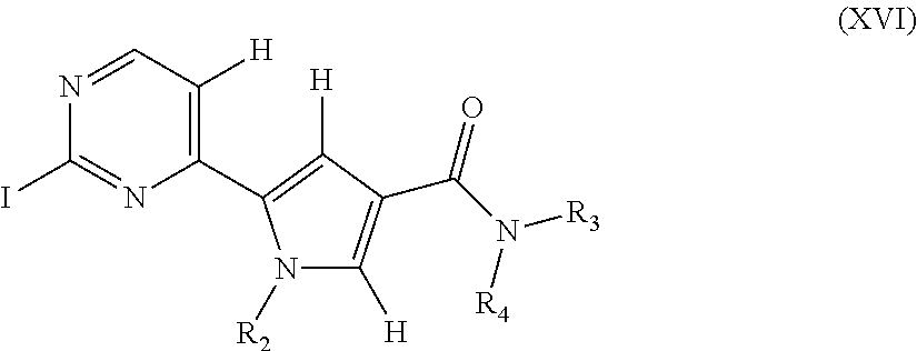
C1(C2=C([H])C(C(N([R4])[R3])=O)=C([H])N2[R2])=C([H])C=NC(I)=N1
